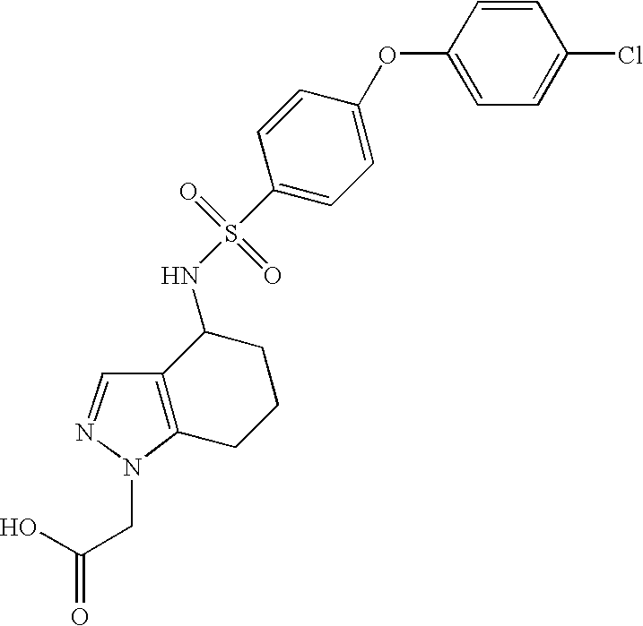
C1=CC(OC2=CC=C(S(NC3C4=C(CCC3)N(CC(O)=O)N=C4)(=O)=O)C=C2)=CC=C1Cl
